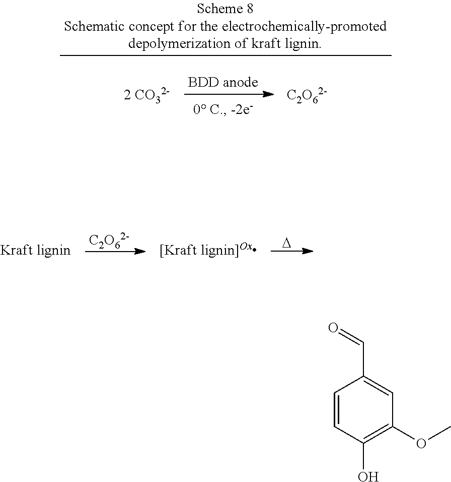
[C2O62-].[C2O62-].[D].C1=CC(O)=C(OC)C=C1C=O
